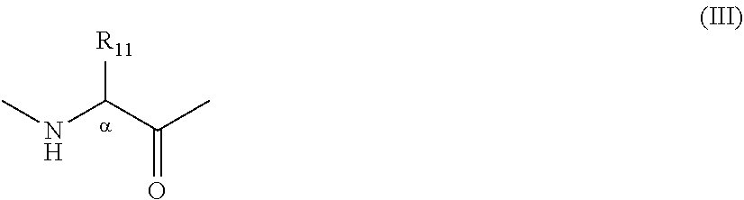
CNC(C(C)=O)[R11]
